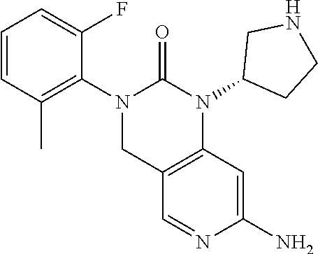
C1=CC(C)=C(N2CC3=C(N(C4CCNC4)C2=O)C=C(N)N=C3)C(F)=C1
